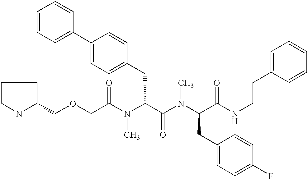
O(CC(N(C(C(N(C(CC1=CC=C(F)C=C1)C(NCCC1=CC=CC=C1)=O)C)=O)CC1=CC=C(C2=CC=CC=C2)C=C1)C)=O)CC1CCCN1
